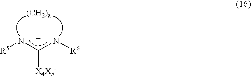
[R5]NC(N[R6])[X4X5-]
